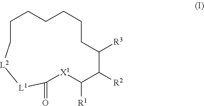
C1C[L2][L1]C(=O)[X1]C([R1])C([R2])C([R3])CCCCC1
